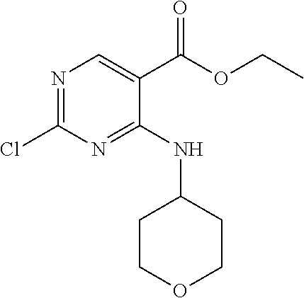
C1COCCC1NC1=NC(Cl)=NC=C1C(OCC)=O
